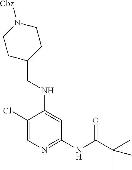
C1(Cl)=CN=C(NC(C(C)(C)C)=O)C=C1NCC1CCN([Cbz])CC1
